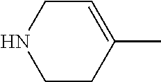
C1CC(C)=CCN1
